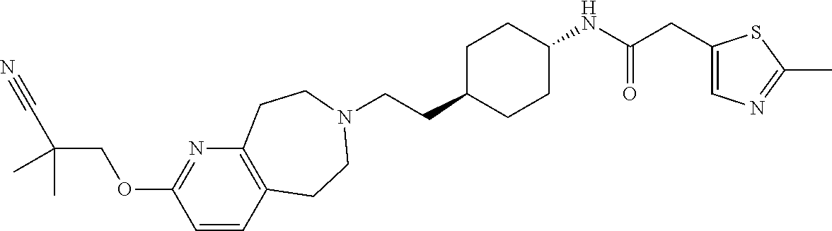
C(CC1CCC(NC(CC2=CN=C(C)S2)=O)CC1)N1CCC2=C(N=C(OCC(C)(C#N)C)C=C2)CC1
